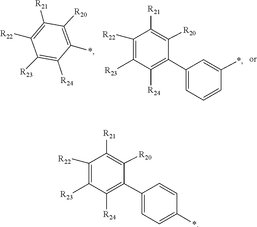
C1([R23])=C([R24])C(*)=C([R20])C([R21])=C1[R22].C1([R24])=C(C2=CC=CC(*)=C2)C([R20])=C([R21])C([R22])=C1[R23].C1([R23])=C([R22])C([R21])=C([R20])C(C2=CC=C(*)C=C2)=C1[R24]
